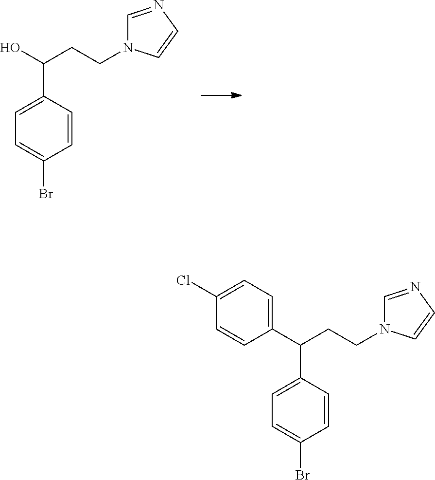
C1=C(C(O)CCN2C=NC=C2)C=CC(Br)=C1.C1=C(C(C2=CC=C(Cl)C=C2)CCN2C=NC=C2)C=CC(Br)=C1
